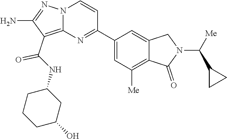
C(NC1CCCC(O)C1)(=O)C1=C2N(N=C1N)C=CC(C1=CC([Me])=C3C(=C1)CN(C(C1CC1)[Me])C3=O)=N2
